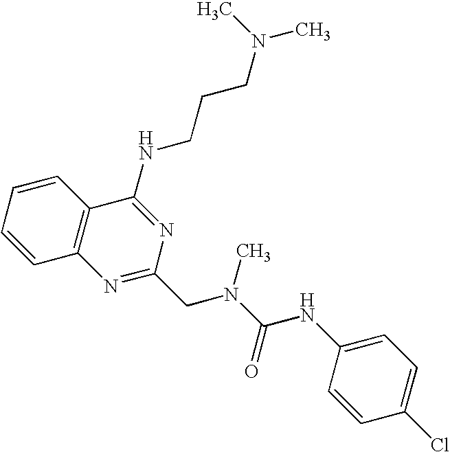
C1=CC=CC2=C1N=C(CN(C(=O)NC1=CC=C(Cl)C=C1)C)N=C2NCCCN(C)C
